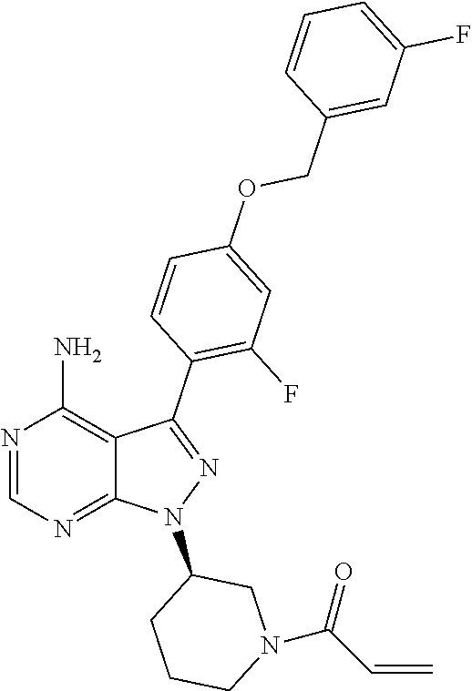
N1=CN=C2C(=C1N)C(C1=C(F)C=C(OCC3=CC(F)=CC=C3)C=C1)=NN2C1CCCN(C(C=C)=O)C1
